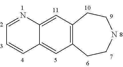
C12=C(C=C3C(=C1)C=CC=N3)CCNCC2
